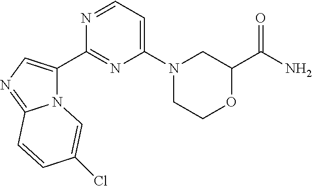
N12C(C3=NC(N4CCOC(C(N)=O)C4)=CC=N3)=CN=C1C=CC(Cl)=C2
